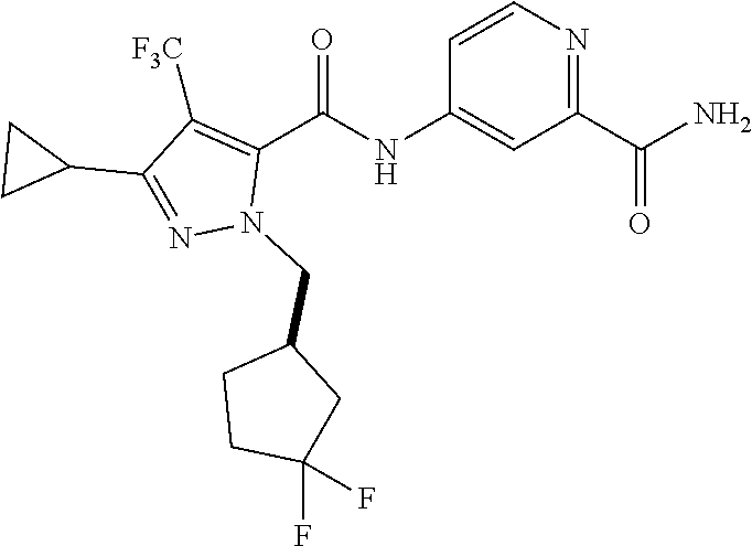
C1=CN=C(C(N)=O)C=C1NC(C1=C([F3C])C(C2CC2)=NN1CC1CCC(F)(F)C1)=O
